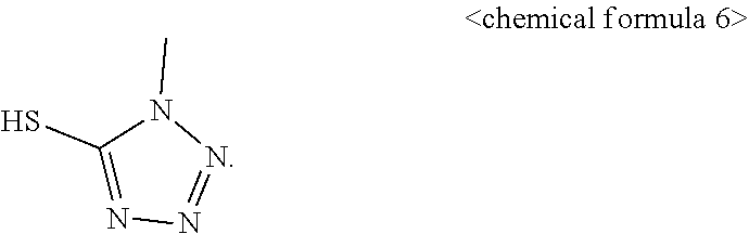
N1=C(S)N(C)N=N1
